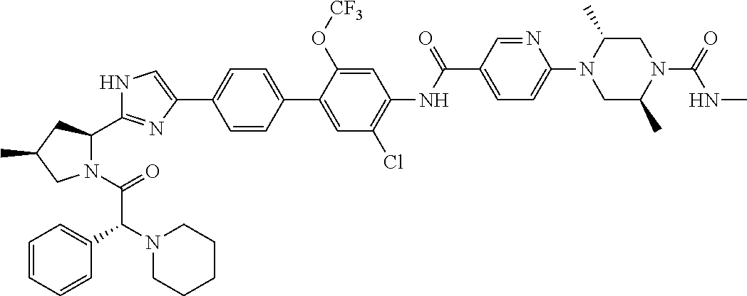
N1C=C(C2=CC=C(C3=CC(Cl)=C(NC(C4=CC=C(N5CC(C)N(C(NC)=O)CC5C)N=C4)=O)C=C3O[CF3])C=C2)N=C1C1N(C(=O)C(N2CCCCC2)C2=CC=CC=C2)CC(C)C1
